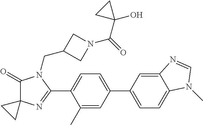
C1(=O)C2(N=C(C3=CC=C(C4=CC=C5C(=C4)N=CN5C)C=C3C)N1CC1CN(C(=O)C3(O)CC3)C1)CC2
